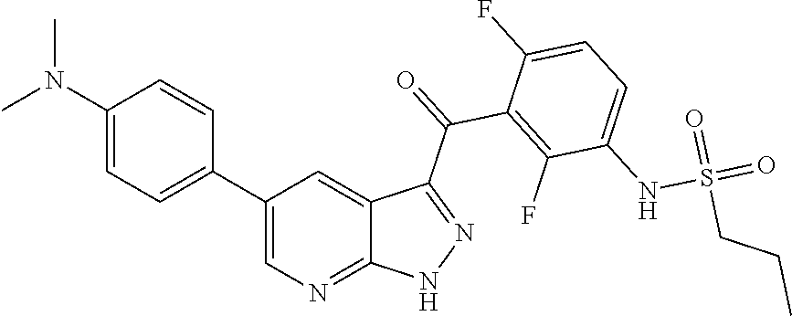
C1(N(C)C)=CC=C(C2=CN=C3C(=C2)C(C(=O)C2=C(F)C(NS(=O)(=O)CCC)=CC=C2F)=NN3)C=C1
